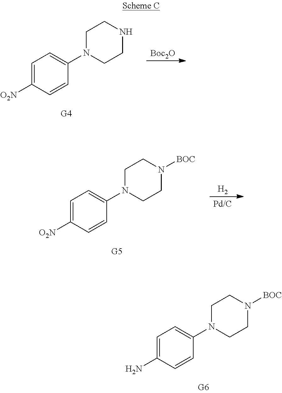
C1=C(N)C=CC(N2CCN([BOC])CC2)=C1.C1=C([O2N])C=CC(N2CCNCC2)=C1.[Boc2O].C1=C([O2N])C=CC(N2CCN([BOC])CC2)=C1.[H2]
